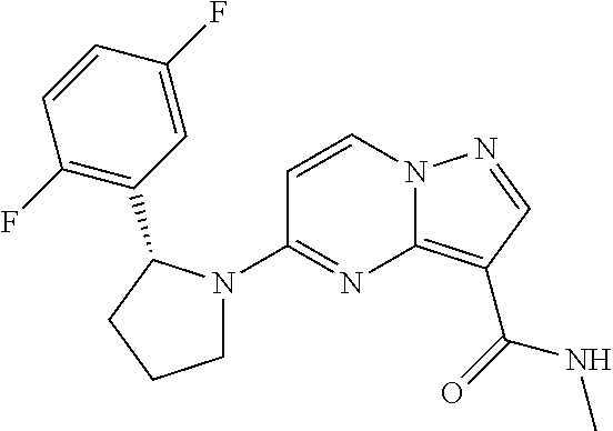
C12=C(C(=O)NC)C=NN1C=CC(N1CCCC1C1=C(F)C=CC(F)=C1)=N2
